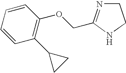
C1N=C(COC2=C(C3CC3)C=CC=C2)NC1
